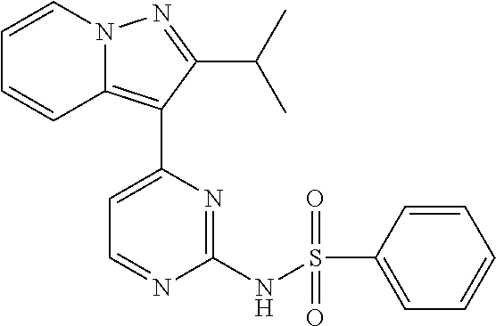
N12C(=C(C3=CC=NC(NS(=O)(=O)C4=CC=CC=C4)=N3)C(C(C)C)=N1)C=CC=C2
